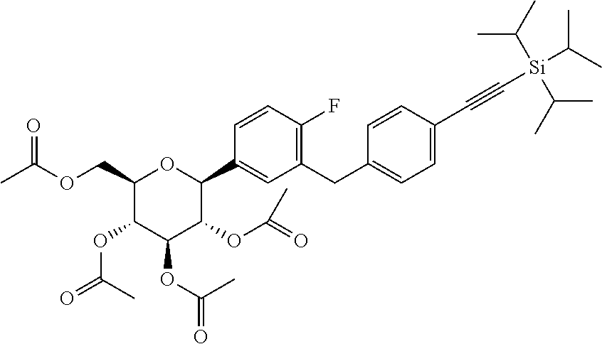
C1(COC(C)=O)C(OC(=O)C)C(OC(=O)C)C(OC(=O)C)C(C2=CC(CC3=CC=C(C#C[Si](C(C)C)(C(C)C)C(C)C)C=C3)=C(F)C=C2)O1
